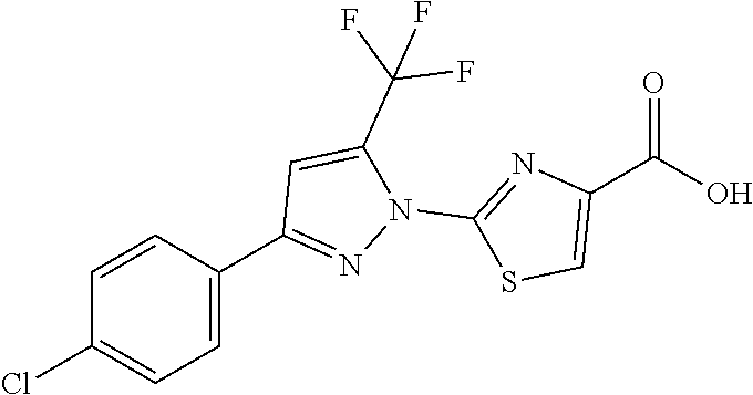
C1=CC(C2=NN(C3=NC(C(O)=O)=CS3)C(C(F)(F)F)=C2)=CC=C1Cl
